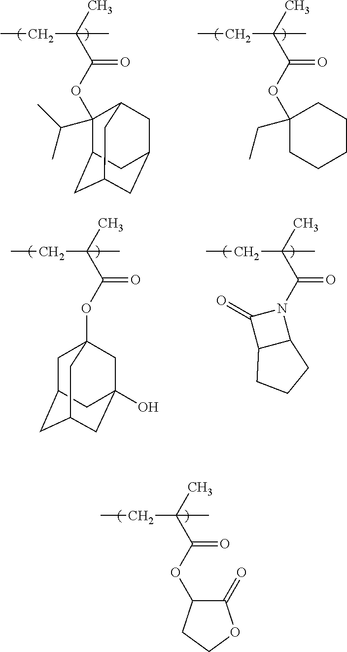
CCC(C)(C)C(OC1(C(C)C)C2CC3CC(CC1C3)C2)=O.CCC(C)(C)C(OC1(CC)CCCCC1)=O.CCC(C)(C)C(OC12CC3CC(CC(O)(C1)C3)C2)=O.CCC(C)(C)C(N1C(=O)C2C1CCC2)=O.CCC(C)(C)C(OC1C(=O)OCC1)=O
